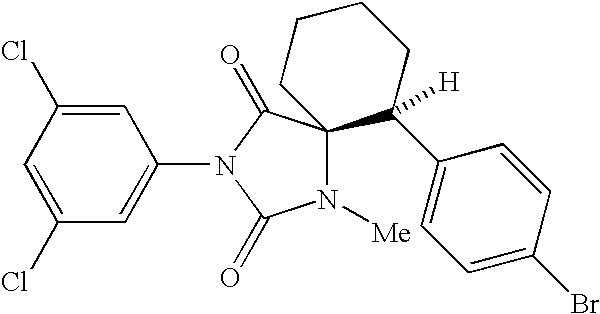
C1(Cl)=CC(N2C(=O)N([Me])C3(C2=O)C(C2=CC=C(Br)C=C2)([H])CCCC3)=CC(Cl)=C1
